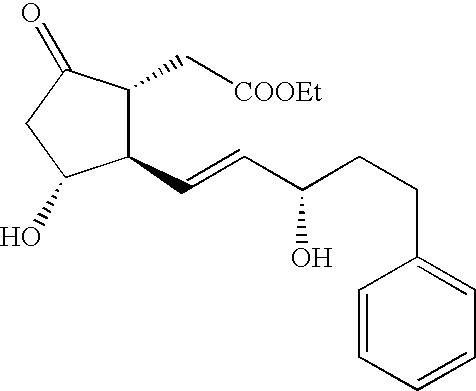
C1(C=CC(CCC2=CC=CC=C2)O)C(C[COOEt])C(=O)CC1O
